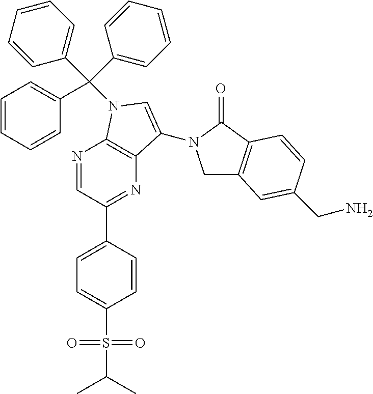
C1=C(S(=O)(=O)C(C)C)C=CC(C2=NC3=C(N=C2)N(C(C2=CC=CC=C2)(C2=CC=CC=C2)C2=CC=CC=C2)C=C3N2CC3=C(C2=O)C=CC(CN)=C3)=C1
